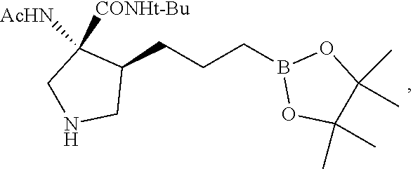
C1(CCCB2OC(C)(C)C(C)(C)O2)C([CONHt-Bu])([AcHN])CNC1
